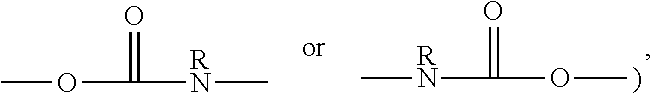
C[RN]C(OC)=O.COC([RN]C)=O
